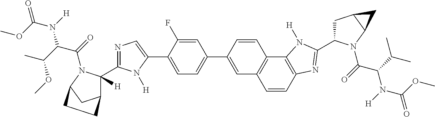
C1=CC2=C(C3=C1C=C(C1=CC=C(C4=CN=C(C5([H])C6CC(N5C(=O)C(C(C)OC)N([H])C(OC)=O)CC6)N4[H])C(F)=C1)C=C3)N([H])C(C1CC3C(N1C(=O)C(C(C)C)N([H])C(OC)=O)C3)=N2
